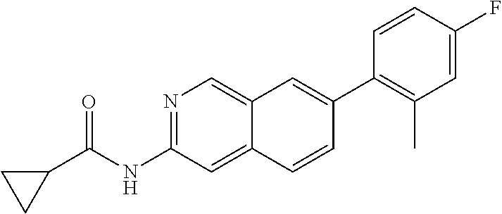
N1=C(NC(=O)C2CC2)C=C2C(=C1)C=C(C1=C(C)C=C(F)C=C1)C=C2
